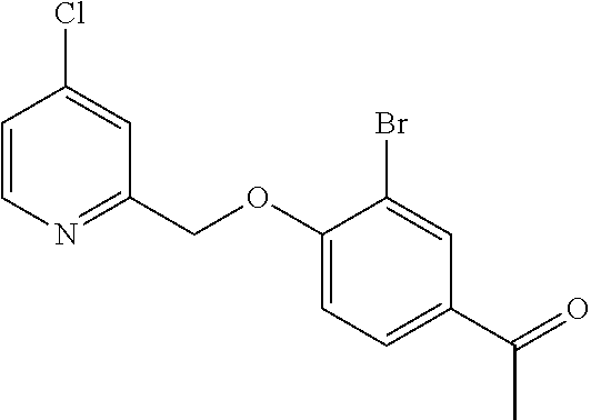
C1=CN=C(COC2=CC=C(C(C)=O)C=C2Br)C=C1Cl
